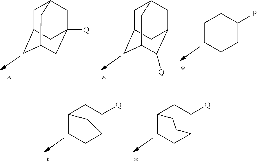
C1C2CC3CC([Q])(CC1C3)C2.C1C2CC3C([Q])C(CC1C3)C2.C1CCCC(P)C1.C12CCC(C([Q])C1)C2.C12CCC(C([Q])C1)CC2
